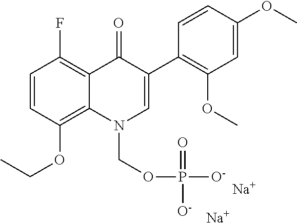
C1=CC(OCC)=C2C(=C1F)C(=O)C(C1=C(OC)C=C(OC)C=C1)=CN2COP([O-])(=O)[O-].[Na].[Na]
